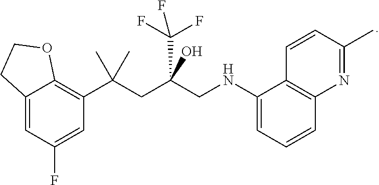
C12=CC(F)=CC(C(CC(CNC3=CC=CC4=C3C=CC(C)=N4)(C(F)(F)F)O)(C)C)=C1OCC2
